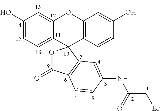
C1(O)=CC=C2C(=C1)OC1=C(C23OC(=O)C2=C3C=C(NC(CBr)=O)C=C2)C=CC(O)=C1
